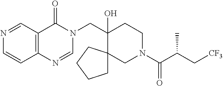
C(C1(O)CCN(C(C(C[CF3])C)=O)CC12CCCC2)N1C(=O)C2=C(N=C1)C=CN=C2
